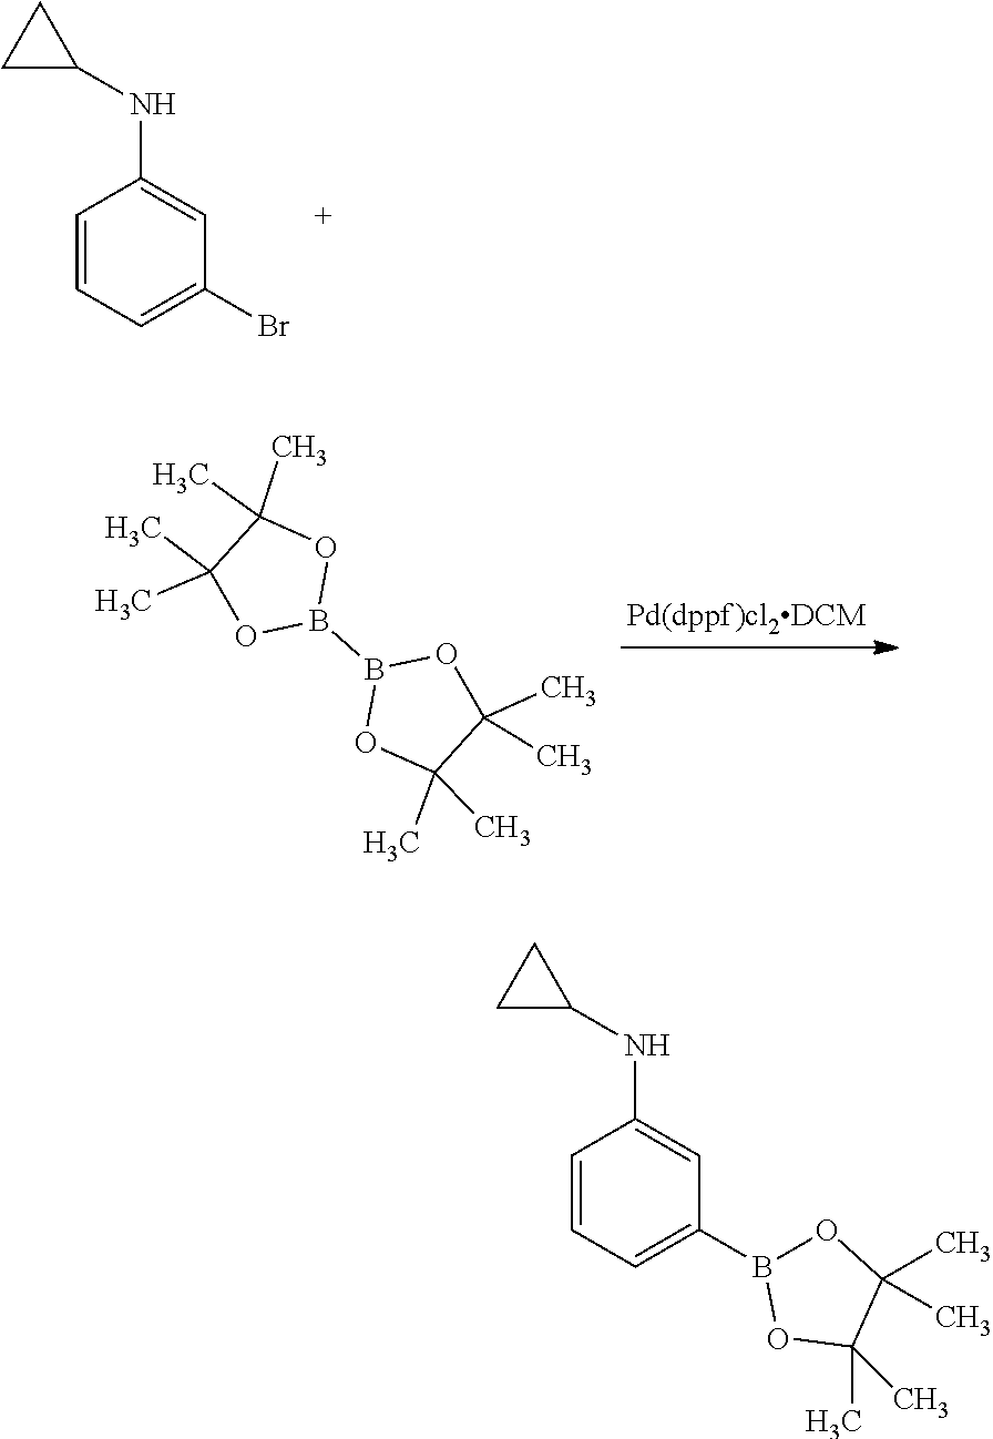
C1=CC=C(Br)C=C1NC1CC1.O1B(B2OC(C)(C)C(C)(C)O2)OC(C)(C)C1(C)C.C1=CC=C(B2OC(C)(C)C(C)(C)O2)C=C1NC1CC1
